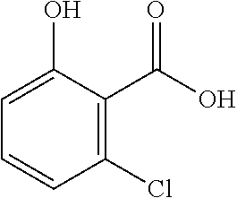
C1(Cl)=C(C(O)=O)C(O)=CC=C1
